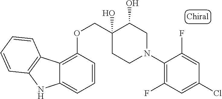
C1(N2CC(O)C(O)(COC3=C4C(=CC=C3)NC3=C4C=CC=C3)CC2)=C(F)C=C(Cl)C=C1F
